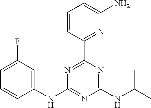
C1=C(F)C=C(NC2=NC(NC(C)C)=NC(C3=NC(N)=CC=C3)=N2)C=C1
